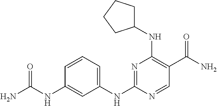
C1=CC=C(NC2=NC(NC3CCCC3)=C(C(N)=O)C=N2)C=C1NC(N)=O
